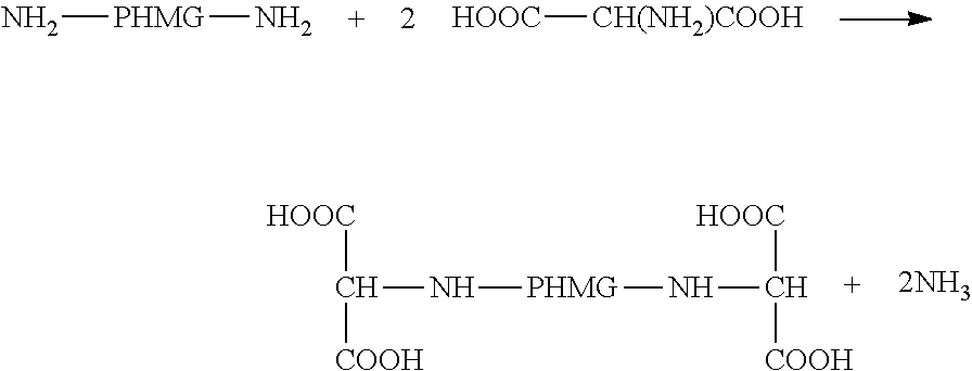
C(N[PHMG]NC([HOOC])[COOH])([HOOC])[COOH].N[PHMG]N.[CH(NH2)COOH][HOOC]
